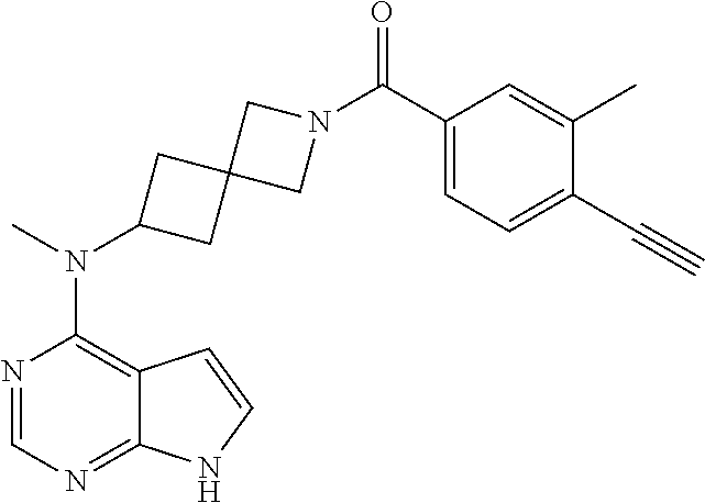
N1=CN=C2C(=C1N(C)C1CC3(C1)CN(C(C1=CC=C(C#C)C(C)=C1)=O)C3)C=CN2
